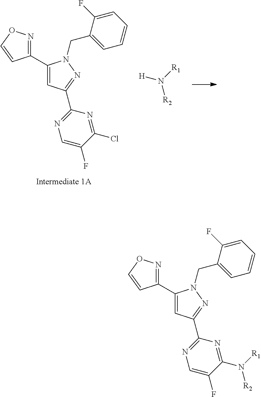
C1(C2=CC(C3=NC=C(F)C(Cl)=N3)=NN2CC2=CC=CC=C2F)=NOC=C1.[H]N([R1])[R2].C1(C2=CC(C3=NC=C(F)C(N([R1])[R2])=N3)=NN2CC2=CC=CC=C2F)=NOC=C1
